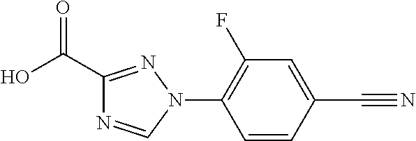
C1(C(O)=O)=NN(C2=C(F)C=C(C#N)C=C2)C=N1
